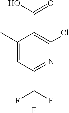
C1(C)=CC(C(F)(F)F)=NC(Cl)=C1C(O)=O
